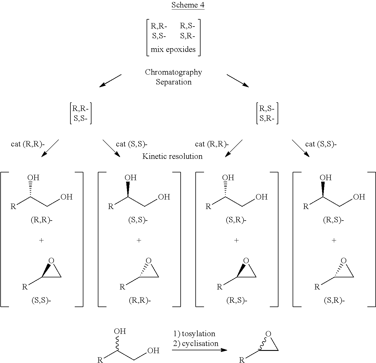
[R]C(CO)O.C1([R])CO1.[R]C(CO)O.C1([R])CO1.[R]C(CO)O.C1([R])CO1.[R]C(CO)O.C1([R])CO1.[R]C(CO)O.C1([R])CO1
